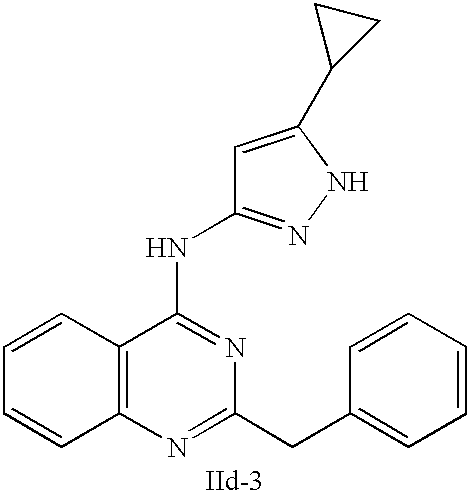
C12=C(N=C(CC3=CC=CC=C3)N=C1NC1=NNC(C3CC3)=C1)C=CC=C2
